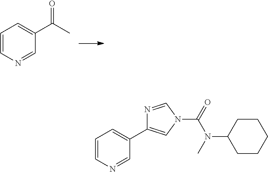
C1=CN=CC(C(C)=O)=C1.C1=CN=CC(C2=CN(C(N(C)C3CCCCC3)=O)C=N2)=C1
